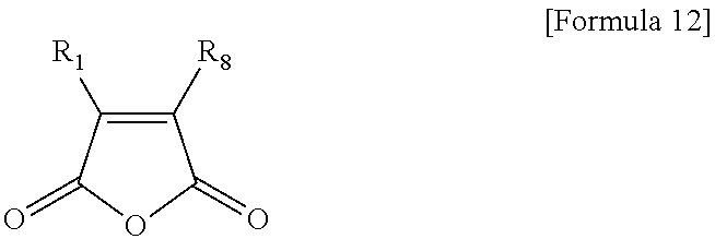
C1([R8])=C([R1])C(=O)OC1=O
